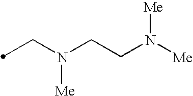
C(N(CCN([Me])[Me])[Me])C
